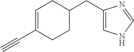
C1=C(C#C)CCC(CC2=CNC=N2)C1
